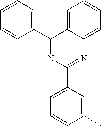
C1=C2C(=CC=C1)N=C(C1=CC=CC(C)=C1)N=C2C1=CC=CC=C1
